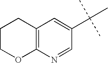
C12=C(N=CC(C(C)(C)C)=C1)OCCC2
